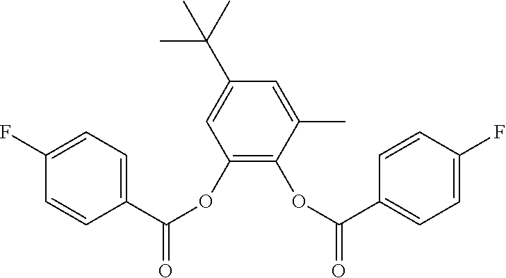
C1(F)=CC=C(C(OC2=C(OC(=O)C3=CC=C(F)C=C3)C(C)=CC(C(C)(C)C)=C2)=O)C=C1
